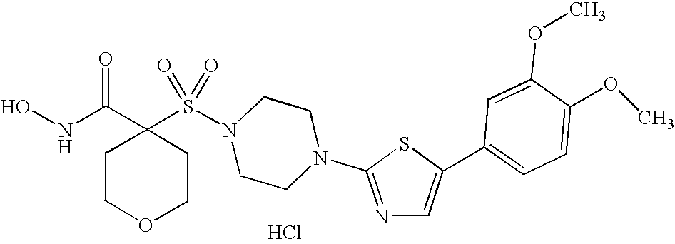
Cl.C1(S(N2CCN(C3=NC=C(C4=CC=C(OC)C(OC)=C4)S3)CC2)(=O)=O)(C(NO)=O)CCOCC1
